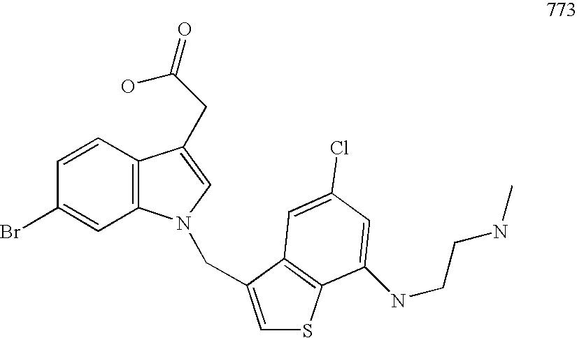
C1=CC(Br)=CC2=C1C(CC(=O)O)=CN2CC1=CSC2=C1C=C(Cl)C=C2NCCNC
